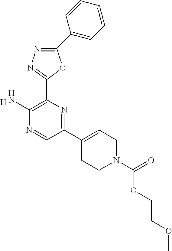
C1(C2=CC=CC=C2)=NN=C(C2=C(N)N=CC(C3=CCN(C(=O)OCCOC)CC3)=N2)O1.[H]
